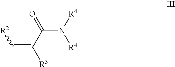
C(=C(C(=O)N([R4])[R4])[R3])[R2]
